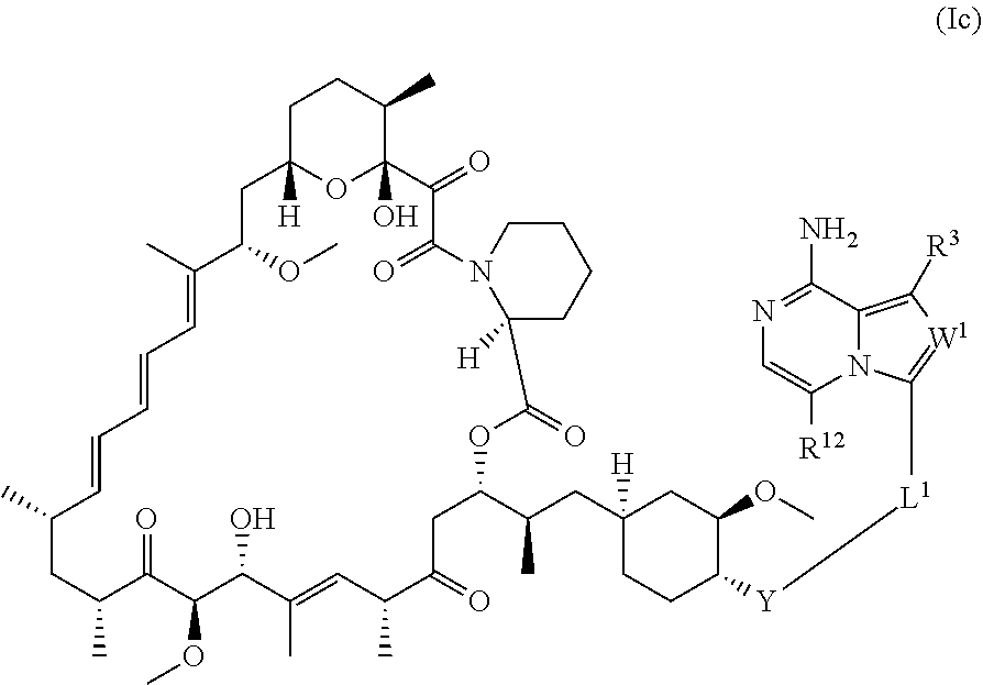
C1C2([H])OC(O)(C(C)C1)C(=O)C(=O)N1C([H])(CCCC1)C(=O)OC(C(CC1([H])CCC([Y][L1]C3=[W1]C([R3])=C4N3C([R12])=CN=C4N)C(OC)C1)C)CC(=O)C(C)C=C(C)C(O)C(OC)C(=O)C(C)CC(C)C=CC=CC=C(C)C(OC)C2
